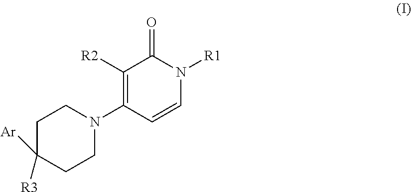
C1([R2])=C(N2CCC([R3])([Ar])CC2)C=CN([R1])C1=O
